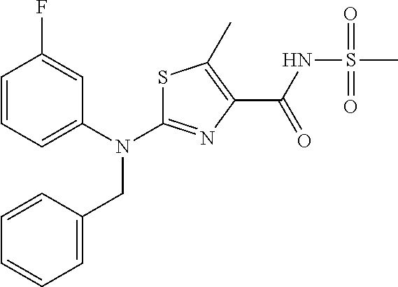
C1=CC=C(N(C2=NC(C(NS(C)(=O)=O)=O)=C(C)S2)CC2=CC=CC=C2)C=C1F
